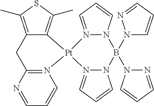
N12=C(N=CC=C1)CC1=C(C)SC(C)=C1[Pt]21N2=CC=CN2B(N2C=CC=N2)(N2N=CC=C2)N2N1=CC=C2
